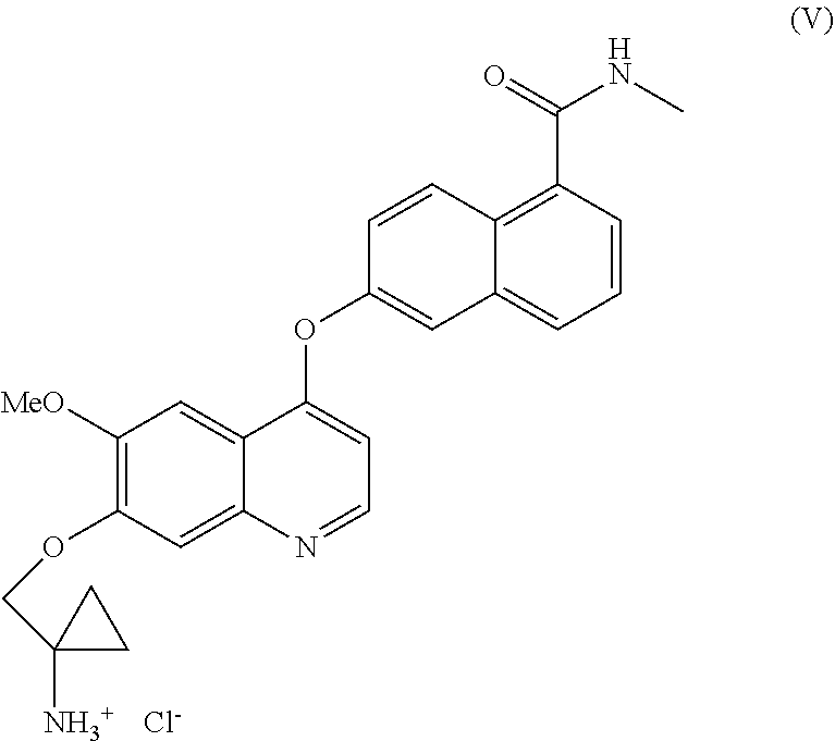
C1=C2C(=CC(OCC3([NH3+     Cl-])CC3)=C1[MeO])N=CC=C2OC1=CC2=CC=CC(C(=O)NC)=C2C=C1
